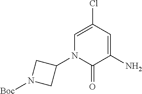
C1=C(Cl)C=C(N)C(=O)N1C1CN([Boc])C1
